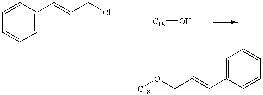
C1=CC(C=CCCl)=CC=C1.[C18]O.C1=CC(C=CCO[C18])=CC=C1
